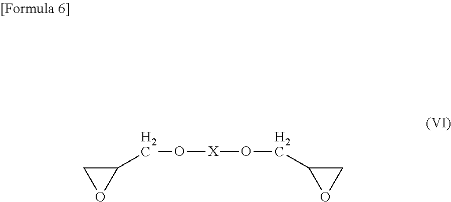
C(O[X]OCC1CO1)C1CO1
